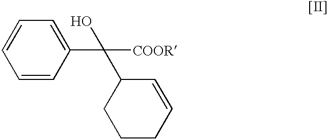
C1=CC(C(C2CCCC=C2)([COOR])O)=CC=C1
